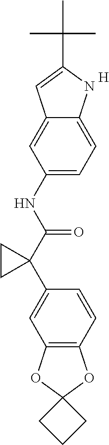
C1(C2(C(NC3=CC=C4C(=C3)C=C(C(C)(C)C)N4)=O)CC2)=CC2=C(C=C1)OC1(O2)CCC1.[H]
